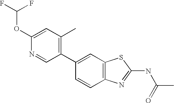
C1(C2=CC3=C(C=C2)N=C(NC(=O)C)S3)=C(C)C=C(OC(F)F)N=C1
